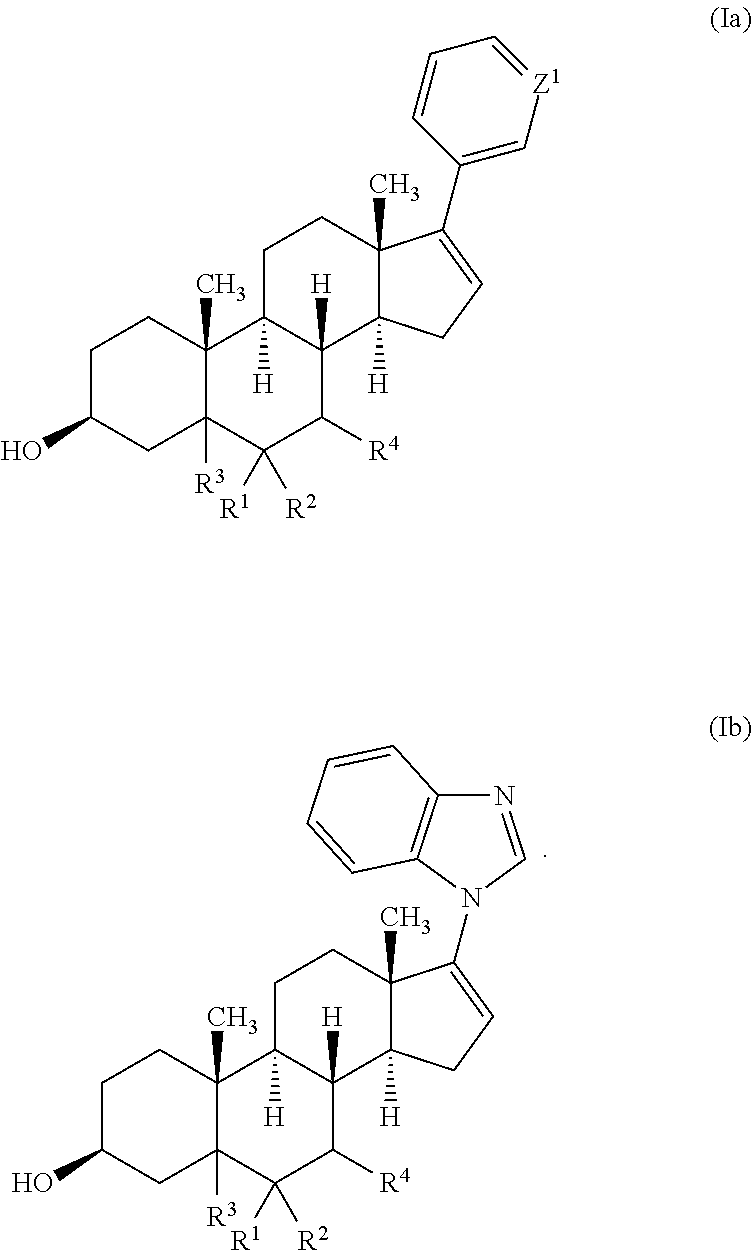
C1C(O)CC2([R3])C(C)(C1)C1([H])C([H])(C3([H])C(C)(CC1)C(N1C4=C(N=C1)C=CC=C4)=CC3)C([R4])C2([R1])[R2].C1C(O)CC2([R3])C(C)(C1)C1([H])C([H])(C([R4])C2([R1])[R2])C2([H])C(C)(CC1)C(C1=C[Z1]=CC=C1)=CC2
